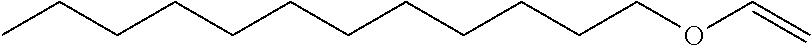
C(OC=C)CCCCCCCCCCC
